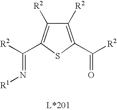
C1([R2])=C(C([R2])=O)SC(C([R2])=N[R1])=C1[R2]
